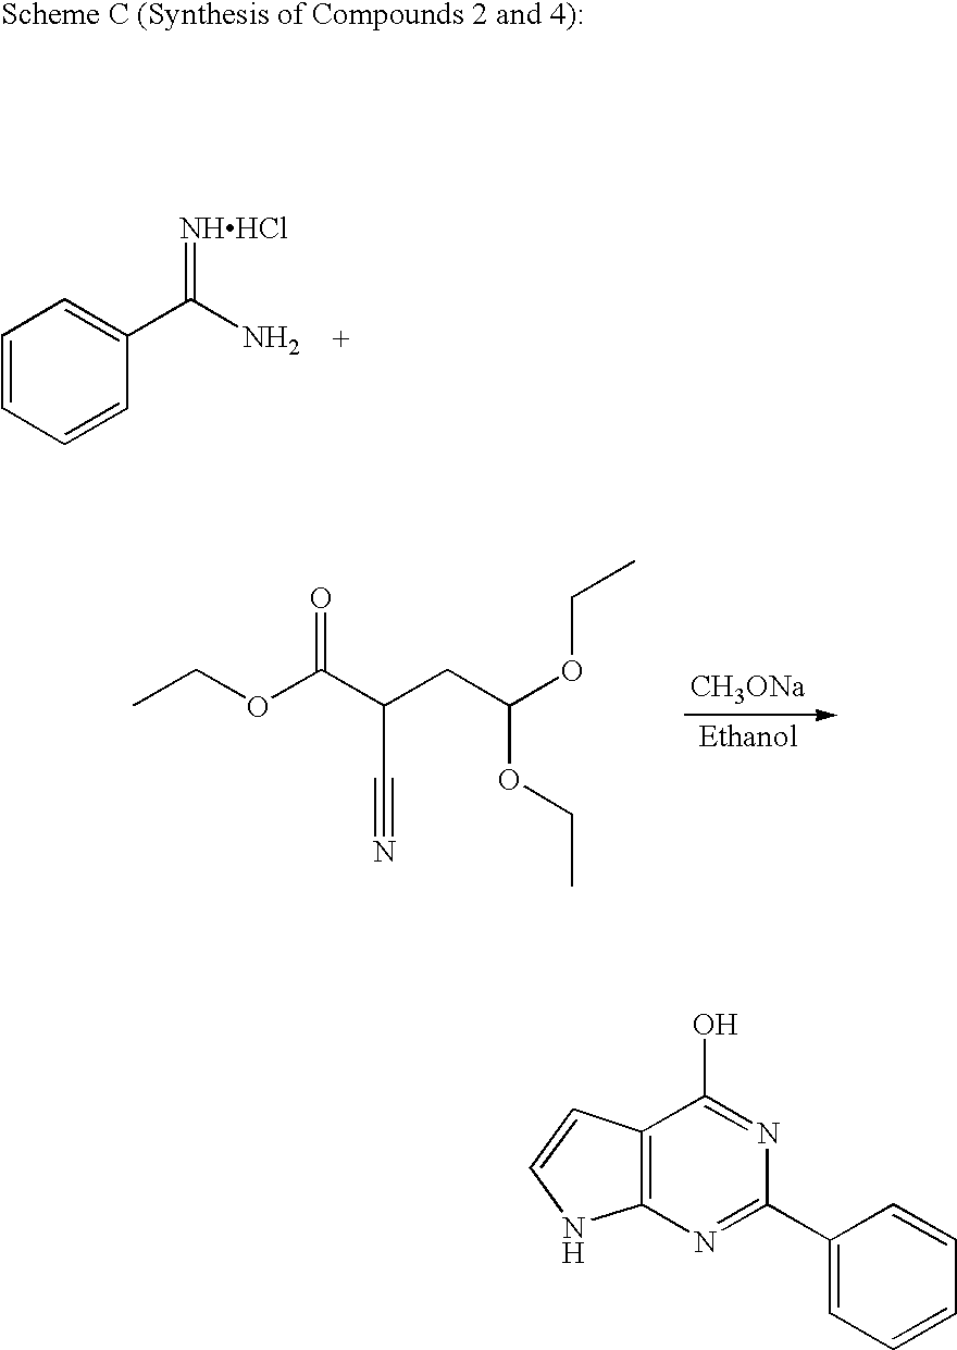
C1=CC=CC(C(N)=[NHHCl])=C1.CCOC(C(CC(OCC)OCC)C#N)=O.[CH3ONa].C12=C(N=C(C3=CC=CC=C3)N=C1O)NC=C2
